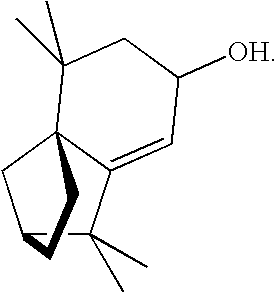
C12C(C)(C)C3=CC([OH])CC(C)(C)C3(C1)CC2
